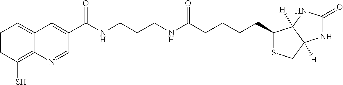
C1=CC(S)=C2C(=C1)C=C(C(NCCCNC(CCCCC1SCC3([H])C1([H])NC(=O)N3)=O)=O)C=N2
